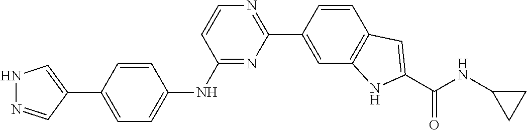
C1=CC(C2=NC=CC(NC3=CC=C(C4=CNN=C4)C=C3)=N2)=CC2=C1C=C(C(NC1CC1)=O)N2
